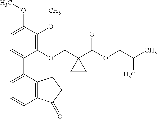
C1=C(OC)C(OC)=C(OCC2(C(OCC(C)C)=O)CC2)C(C2=CC=CC3=C2CCC3=O)=C1
